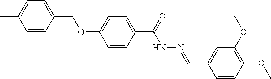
O(C1=CC=C(C(=O)NN=CC2=CC(OC)=C(OC)C=C2)C=C1)CC1=CC=C(C)C=C1
